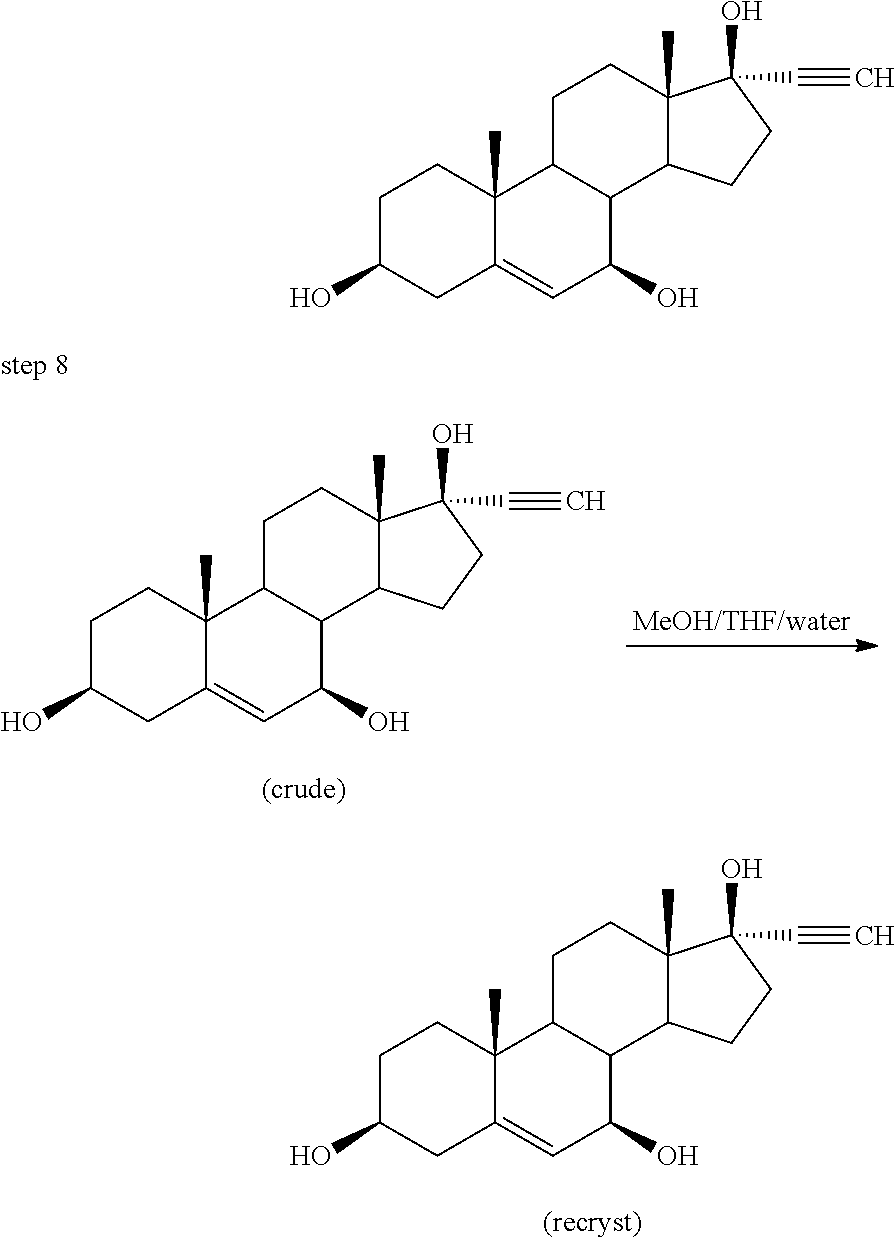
C1C(O)CC2=CC(O)C3C(C2(C)C1)CCC1(C)C3CCC1(O)C#C.C1C(O)CC2=CC(O)C3C(C2(C)C1)CCC1(C)C3CCC1(O)C#C.C1C(O)CC2=CC(O)C3C(C2(C)C1)CCC1(C)C3CCC1(O)C#C
